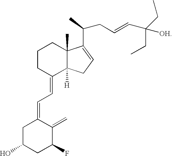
C1(=CC=C2CC(O)CC(F)C2=C)C2([H])C(C)(CCC1)C(C(CC=CC([OH])(CC)CC)C)=CC2
